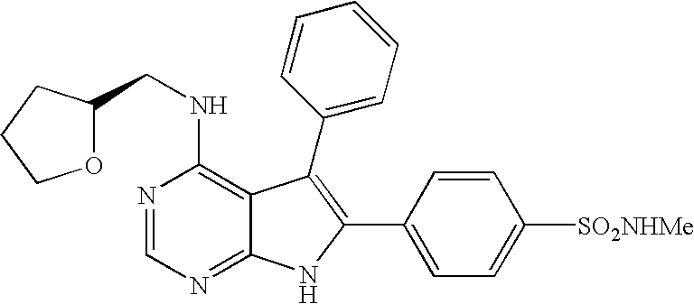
N1=CN=C2C(=C1NCC1OCCC1)C(C1=CC=CC=C1)=C(C1=CC=C([SO2NHMe])C=C1)N2
